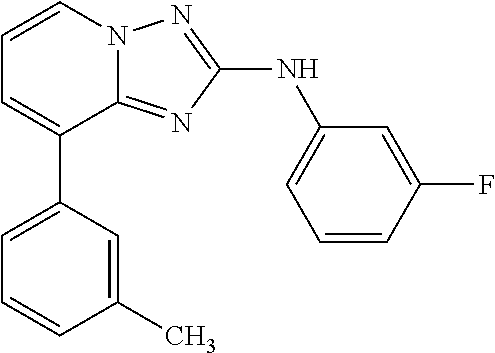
C1=CN2C(=NC(NC3=CC=CC(F)=C3)=N2)C(C2=CC=CC(C)=C2)=C1
